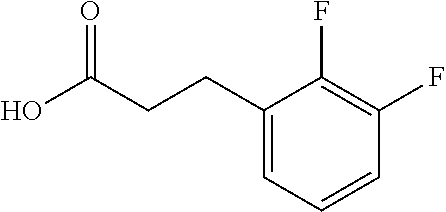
C1(CCC(O)=O)=CC=CC(F)=C1F
